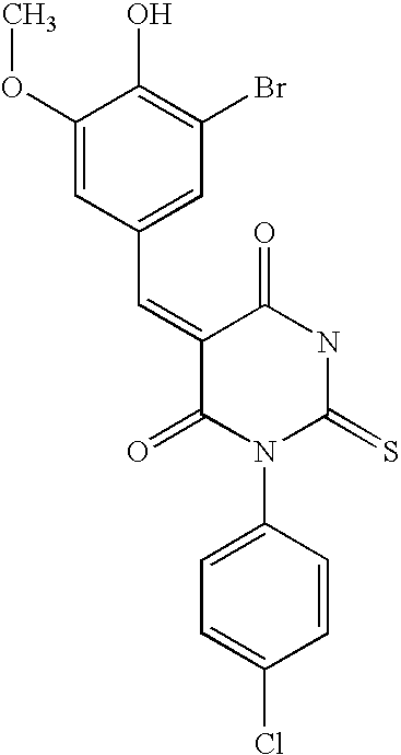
C1(OC)=CC(C=C2C(=O)N(C3=CC=C(Cl)C=C3)C(=S)NC2=O)=CC(Br)=C1O
